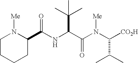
C(NC(C(N(C([CO2H])C(C)C)[Me])=O)C(C)(C)C)(=O)C1N([Me])CCCC1
